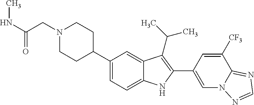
C1(C2CCN(CC(NC)=O)CC2)=CC=C2C(=C1)C(C(C)C)=C(C1=CN3C(=NC=N3)C([CF3])=C1)N2
